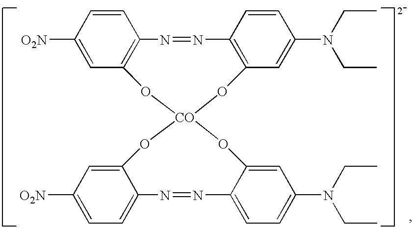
C1([O2N])=CC=C2N=NC3=CC=C(N(CC)CC)C=C3O[CO]3(OC2=C1)OC1=C(C=CC([O2N])=C1)N=NC1=C(O3)C=C(N(CC)CC)C=C1
